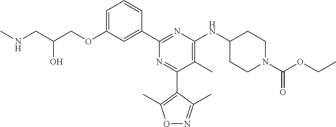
C1=C(OCC(CNC)O)C=C(C2=NC(NC3CCN(C(OCC)=O)CC3)=C(C)C(C3=C(C)ON=C3C)=N2)C=C1
